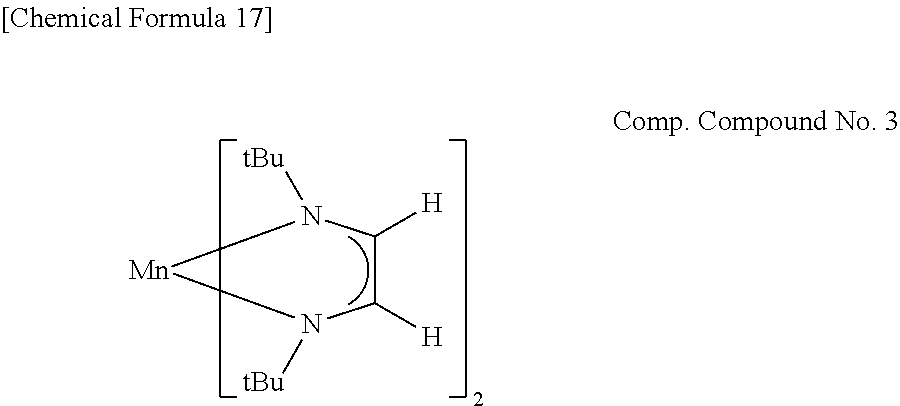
C1([H])C([H])N([tBu])[Mn]N1[tBu]
